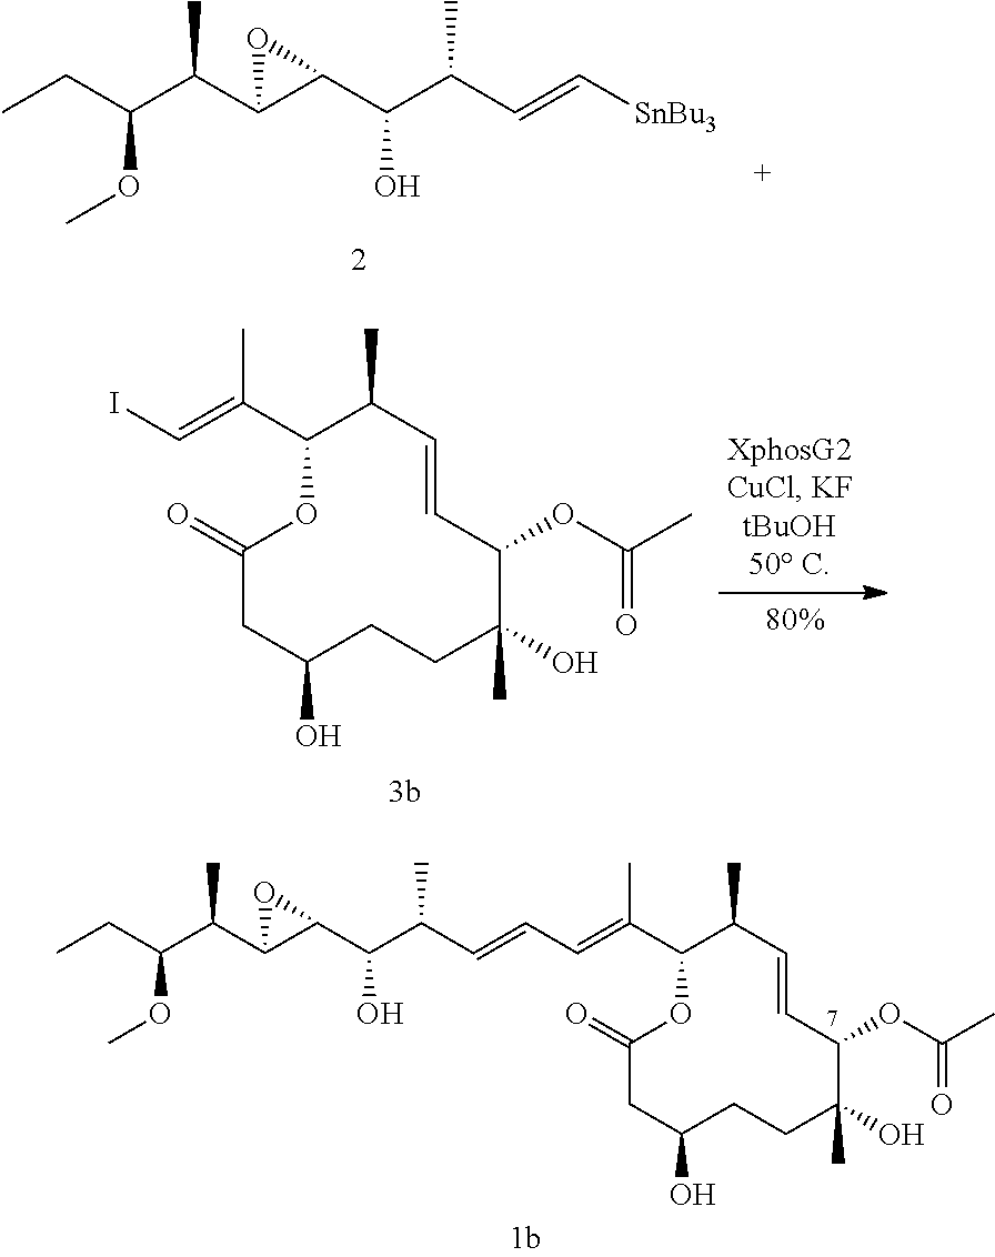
CCC(C(C1C(C(C(C=C[SnBu3])C)O)O1)C)OC.C1(=O)CC(O)CCC(C)(O)C(OC(C)=O)C=CC(C)C(C(=CI)C)O1.C1(=O)CC(O)CCC(C)(O)C(OC(C)=O)C=CC(C)C(C(=CC=CC(C(C2C(C(C(CC)OC)C)O2)O)C)C)O1
